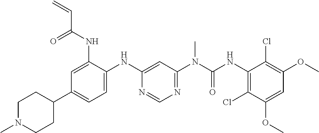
C1=C(NC(C=C)=O)C(NC2=CC(N(C)C(=O)NC3=C(Cl)C(OC)=CC(OC)=C3Cl)=NC=N2)=CC=C1C1CCN(C)CC1
